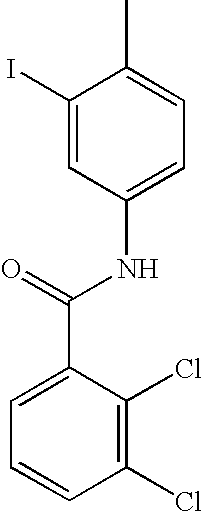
C1(I)=CC(NC(C2=CC=CC(Cl)=C2Cl)=O)=CC=C1C
